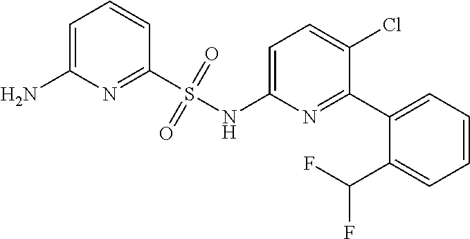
C1=C(N)N=C(S(NC2=CC=C(Cl)C(C3=CC=CC=C3C(F)F)=N2)(=O)=O)C=C1
